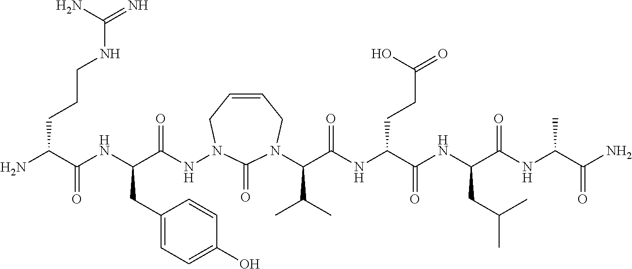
NC(C(NC(C(NN1CC=CCN(C(C(NC(C(NC(C(NC(C(N)=O)C)=O)CC(C)C)=O)CCC(=O)O)=O)C(C)C)C1=O)=O)CC1=CC=C(O)C=C1)=O)CCCNC(=N)N
